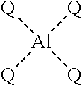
[Q][Al]([Q])([Q])[Q]
